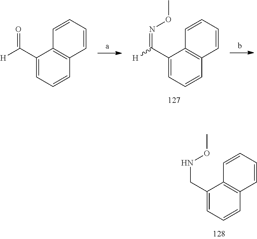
C1(CNOC)=CC=CC2=C1C=CC=C2.C1(C([H])=NOC)=CC=CC2=C1C=CC=C2.C1(C([H])=O)=CC=CC2=C1C=CC=C2
